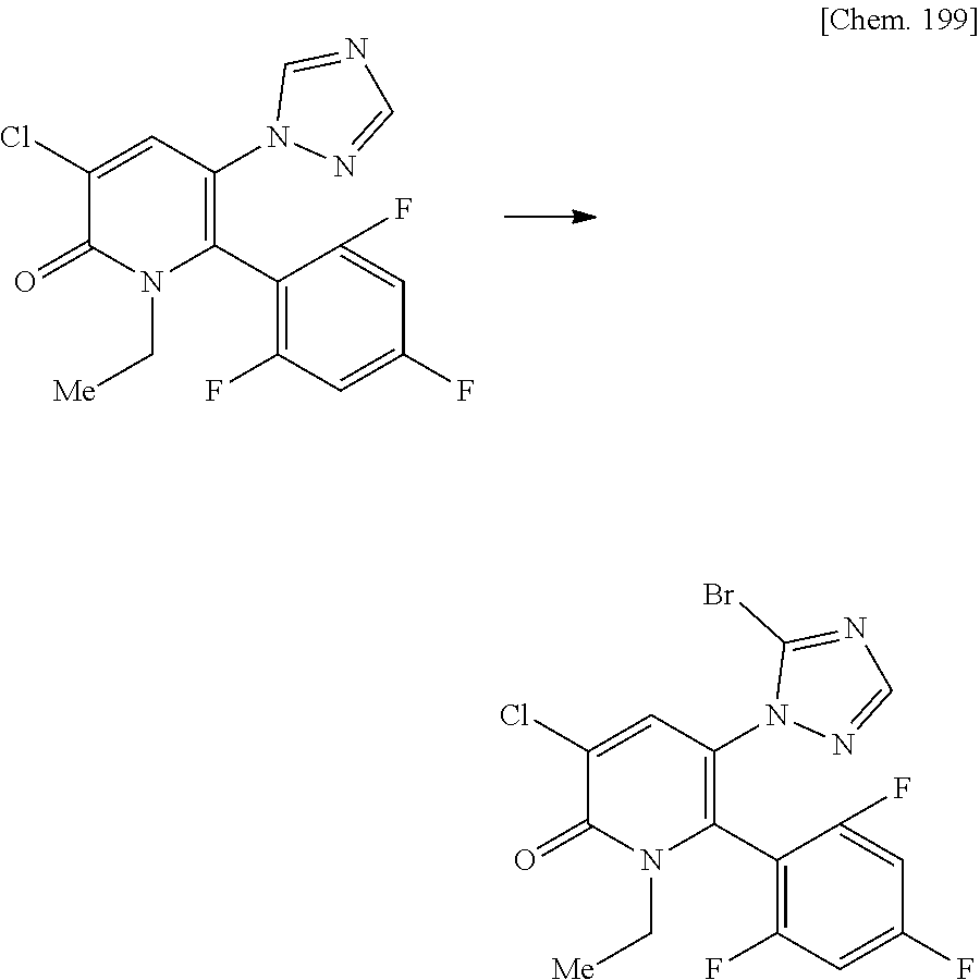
C1(Cl)=CC(N2N=CN=C2)=C(C2=C(F)C=C(F)C=C2F)N(C[Me])C1=O.C1(Cl)=CC(N2N=CN=C2Br)=C(C2=C(F)C=C(F)C=C2F)N(C[Me])C1=O
